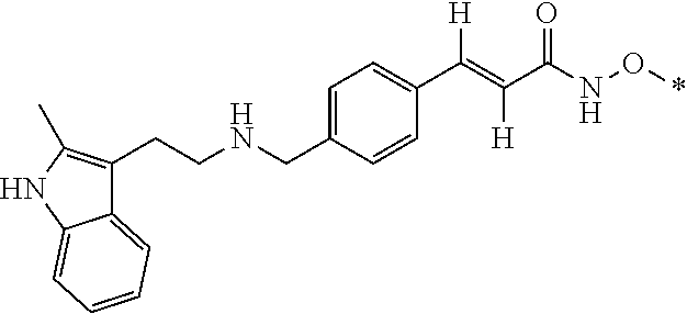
C12=CC=CC=C1NC(C)=C2CCNCC1=CC=C(C(=C(C(NO*)=O)[H])[H])C=C1
